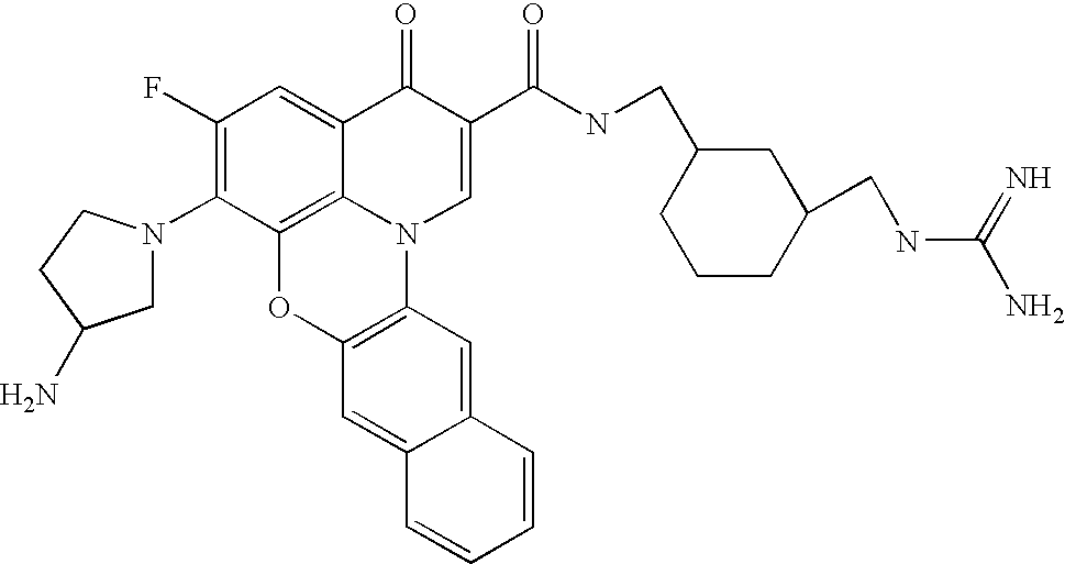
C1(F)=C(N2CC(N)CC2)C2=C3C(=C1)C(=O)C(C(=O)NCC1CCCC(CNC(N)=N)C1)=CN3C1=C(O2)C=C2C(=C1)C=CC=C2
